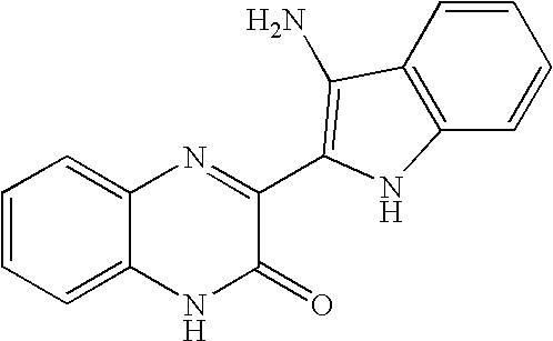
C1=C2C(=CC=C1)N=C(C1=C(N)C3=C(C=CC=C3)N1)C(=O)N2
